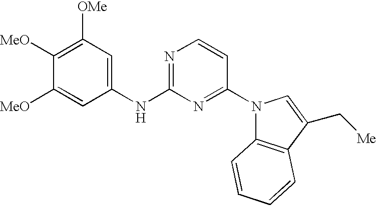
C1([MeO])=C([OMe])C=C(NC2=NC=CC(N3C4=C(C(C[Me])=C3)C=CC=C4)=N2)C=C1[MeO]
